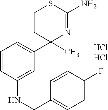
Cl.Cl.C1CC(C)(C2=CC=CC(NCC3=CC=C(F)C=C3)=C2)N=C(N)S1
